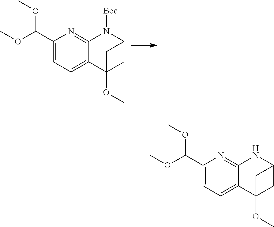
COC(C1=CC=C2C(=N1)N([Boc])C1CC2(OC)C1)OC.COC(C1=CC=C2C(=N1)NC1CC2(OC)C1)OC
